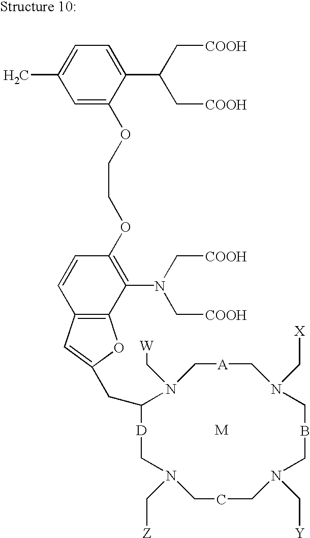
C1(CC2=CC3=C(O2)C(N(C[COOH])C[COOH])=C(OCCOC2=CC(C)=CC=C2C(C[COOH])C[COOH])C=C3)N(C[W])C[A]CN(C[X])CBCN(C[Y])CCCN(C[Z])C[D]1.[M]
